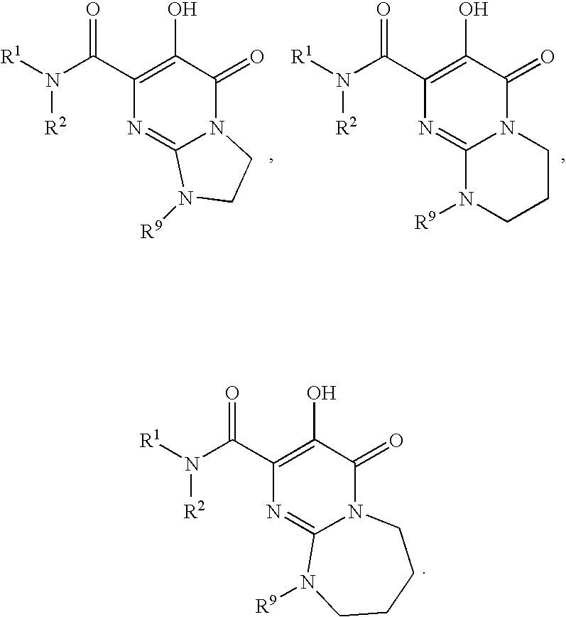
[R1]N(C(C1=C(O)C(=O)N2C(=N1)N([R9])CC2)=O)[R2].[R1]N(C(C1=C(O)C(=O)N2C(=N1)N([R9])CCC2)=O)[R2].[R1]N(C(C1=C(O)C(=O)N2C(=N1)N([R9])CCCC2)=O)[R2]
